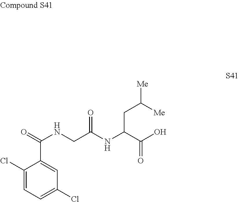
C1(Cl)=CC=C(Cl)C=C1C(=O)NCC(NC(C(O)=O)CC([Me])[Me])=O
